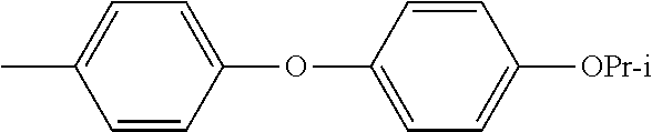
CC1=CC=C(OC2=CC=C([OPr-i])C=C2)C=C1
